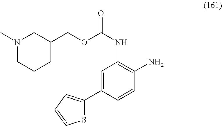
S1C(C2=CC(NC(=O)OCC3CN(C)CCC3)=C(N)C=C2)=CC=C1
